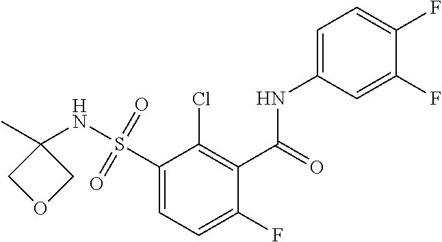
C1(C(=O)NC2=CC=C(F)C(F)=C2)=C(Cl)C(S(=O)(=O)NC2(C)COC2)=CC=C1F
